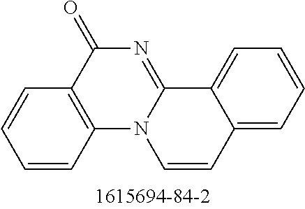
N1=C2N(C3=C(C1=O)C=CC=C3)C=CC1=CC=CC=C21
